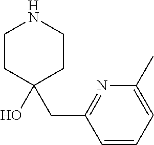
C1CC(O)(CC2=NC(C)=CC=C2)CCN1
